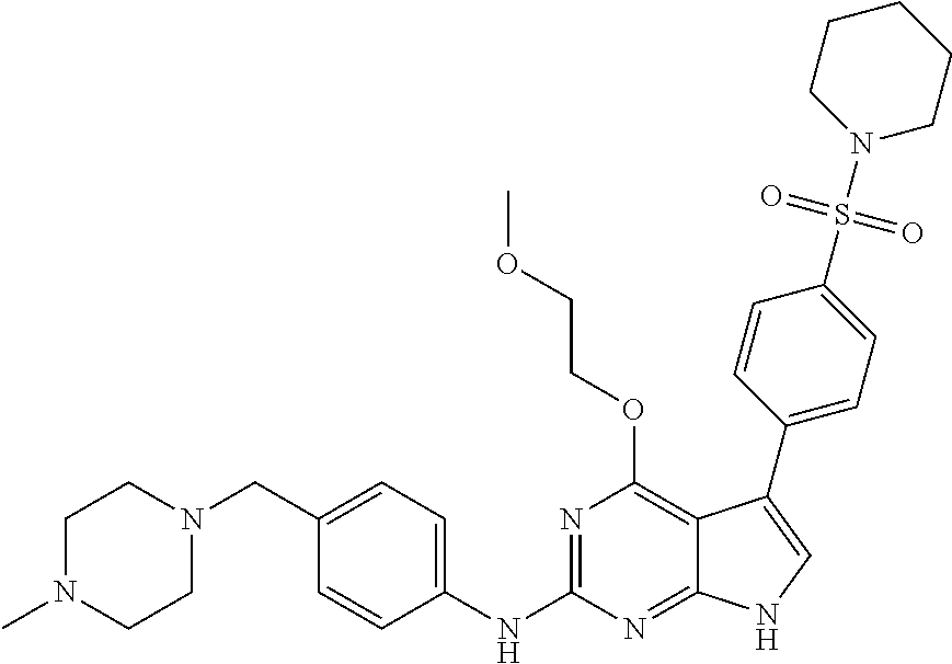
C1N(C)CCN(CC2=CC=C(NC3=NC(OCCOC)=C4C(=N3)NC=C4C3=CC=C(S(N4CCCCC4)(=O)=O)C=C3)C=C2)C1
